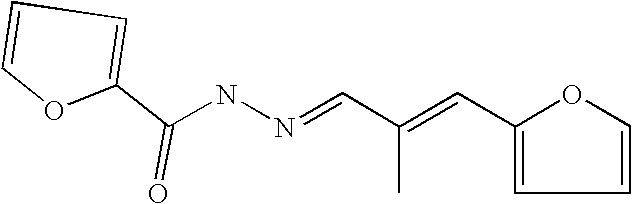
C1(C(NN=CC(=CC2=CC=CO2)C)=O)=CC=CO1
